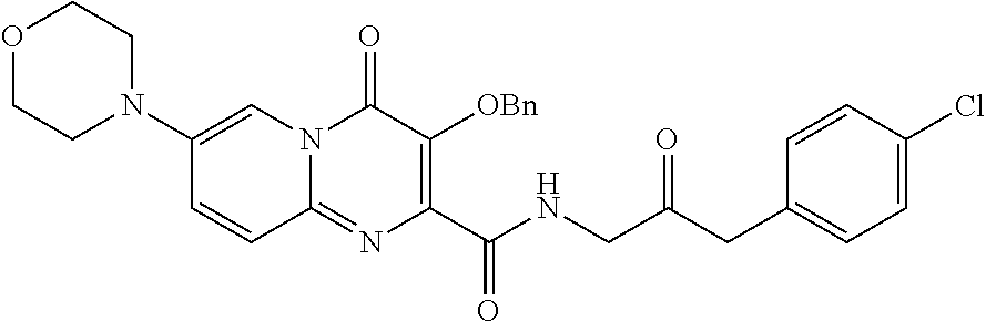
O1CCN(C2=CN3C(=NC(C(NCC(=O)CC4=CC=C(Cl)C=C4)=O)=C([OBn])C3=O)C=C2)CC1
